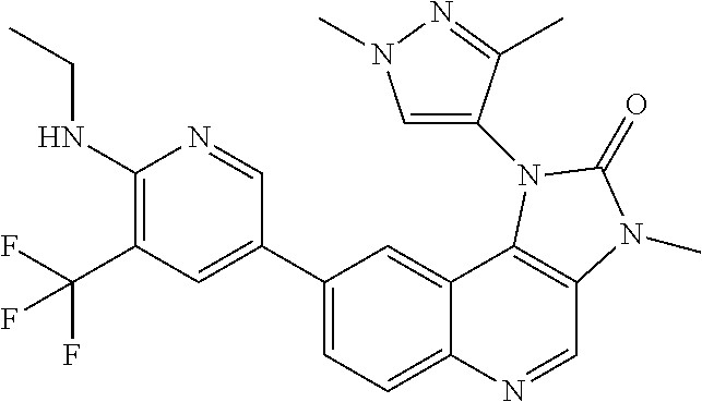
C1(NCC)=C(C(F)(F)F)C=C(C2=CC=C3C(=C2)C2=C(C=N3)N(C)C(=O)N2C2=CN(C)N=C2C)C=N1
